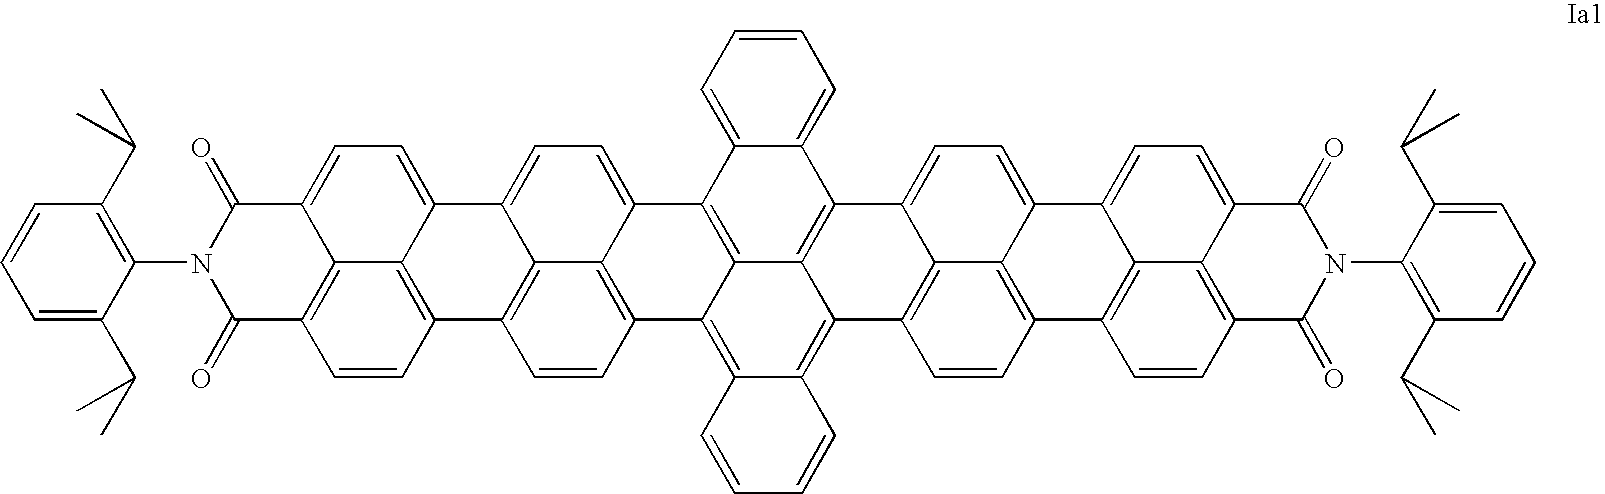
C1=CC=C2C(=C1)C1=C3C4=C2C2=CC=C5C6=C(C=CC(=C26)C4=C2C(=C3C3=C4C6=C(C=C3)C3=C7C(=CC=C8C7=C(C=C3)C(=O)N(C3=C(C(C)C)C=CC=C3C(C)C)C8=O)C6=CC=C14)C=CC=C2)C1=C2C5=CC=C3C2=C(C=C1)C(=O)N(C1=C(C(C)C)C=CC=C1C(C)C)C3=O
